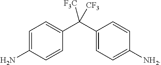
C1=C(N)C=CC(C(C2=CC=C([NH2])C=C2)([F3C])[CF3])=C1
